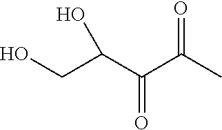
OCC(C(C(C)=O)=O)O
